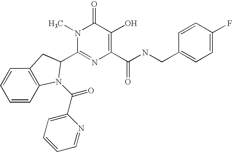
C1=CC2=C(C=C1)CC(C1=NC(C(NCC3=CC=C(F)C=C3)=O)=C(O)C(=O)N1C)N2C(=O)C1=CC=CC=N1
